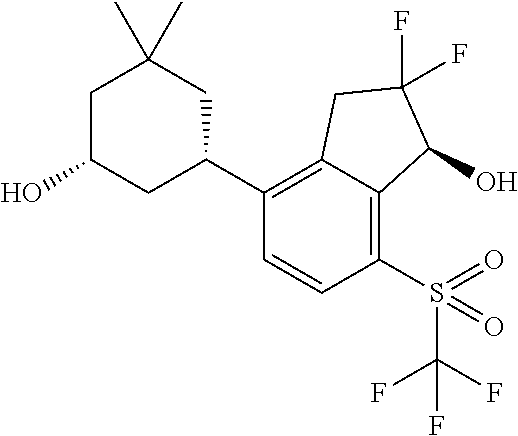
C1(C2CC(C)(C)CC(O)C2)=C2C(=C(S(=O)(C(F)(F)F)=O)C=C1)C(O)C(F)(F)C2
